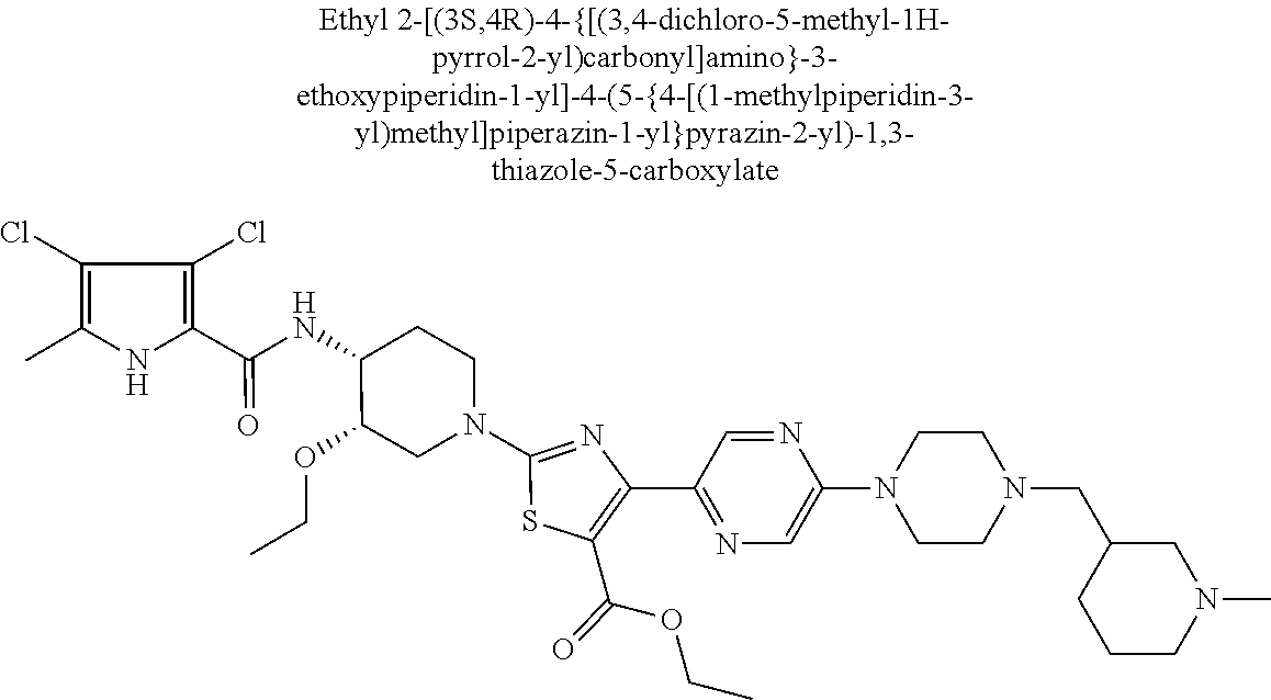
C1(C)=C(Cl)C(Cl)=C(C(=O)NC2C(OCC)CN(C3=NC(C4=NC=C(N5CCN(CC6CN(C)CCC6)CC5)N=C4)=C(C(=O)OCC)S3)CC2)N1
